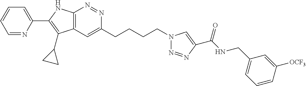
C12=C(C=C(CCCCN3N=NC(C(NCC4=CC=CC([OCF3])=C4)=O)=C3)N=N1)C(C1CC1)=C(C1=CC=CC=N1)N2
